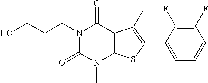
N1(CCCO)C(=O)N(C)C2=C(C1=O)C(C)=C(C1=CC=CC(F)=C1F)S2
